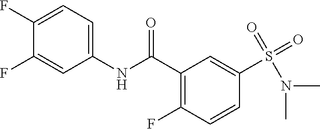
C1(C(NC2=CC=C(F)C(F)=C2)=O)=C(F)C=CC(S(=O)(=O)N(C)C)=C1
